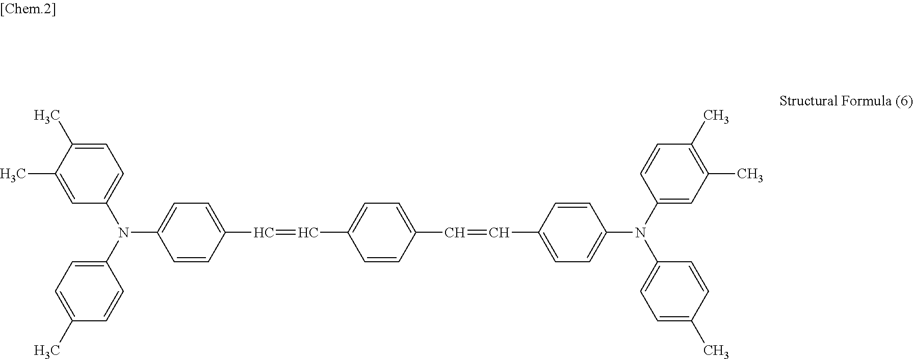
C1=C(C)C(C)=CC(N(C2=CC=C(C)C=C2)C2=CC=C(C=CC3=CC=C(C=CC4=CC=C(N(C5=CC=C(C)C=C5)C5=CC(C)=C(C)C=C5)C=C4)C=C3)C=C2)=C1
